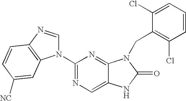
C12=CN=C(N3C=NC4=C3C=C([NC])C=C4)N=C1N(CC1=C(Cl)C=CC=C1Cl)C(=O)N2
